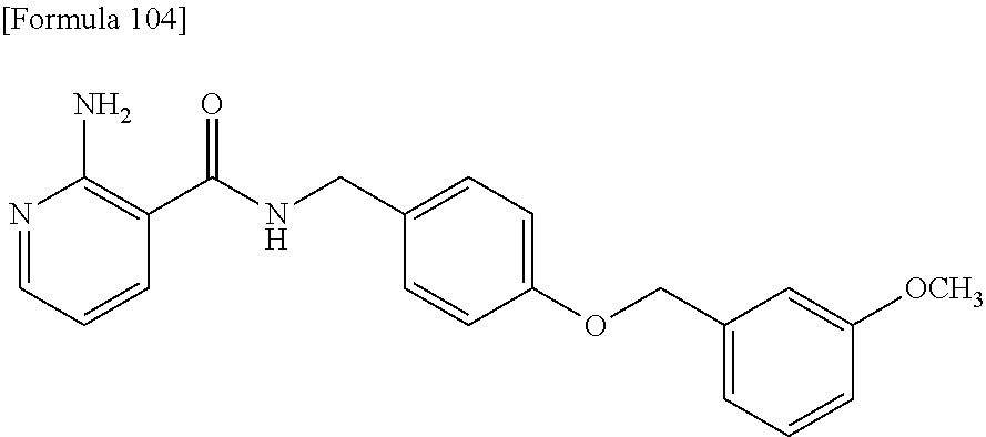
N1=CC=CC(C(NCC2=CC=C(OCC3=CC=CC([OCH3])=C3)C=C2)=O)=C1N
